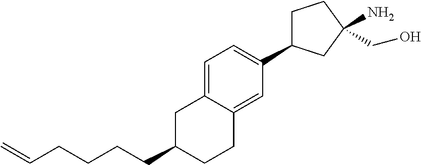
C(C1CCC2=CC(C3CCC(N)(CO)C3)=CC=C2C1)CCCC=C
